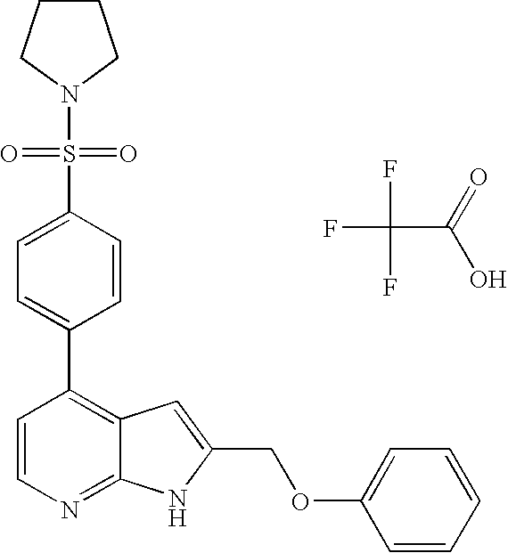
FC(F)(C(=O)O)F.C1(C2=C3C(=NC=C2)NC(COC2=CC=CC=C2)=C3)=CC=C(S(N2CCCC2)(=O)=O)C=C1
